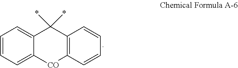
C1=CC=C2C(=C1)C(*)(*)C1=C([CO]2)C=CC=C1
